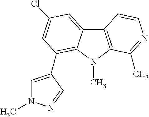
C1=C(C2=C3C(=CC(Cl)=C2)C2=C(N3C)C(C)=NC=C2)C=NN1C
